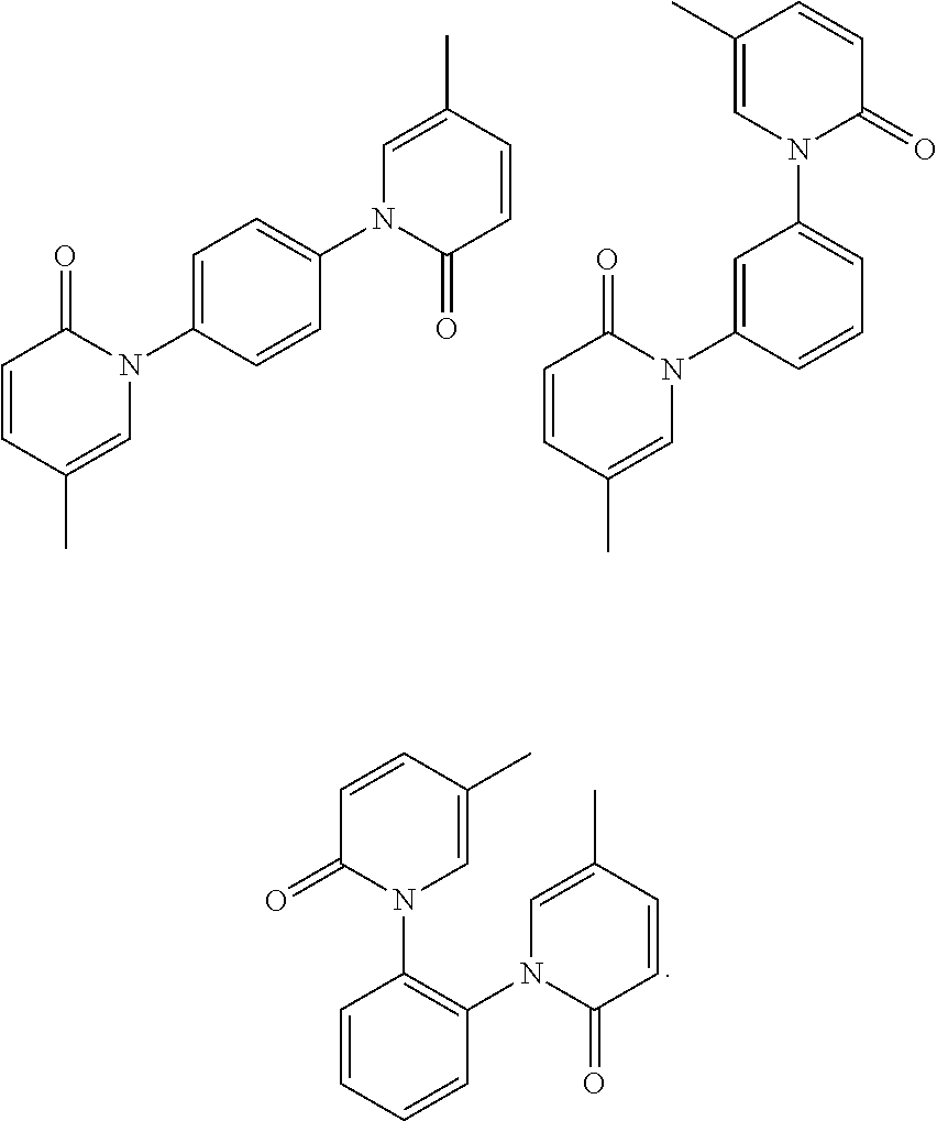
N1(C2=CC=C(N3C(=O)C=CC(C)=C3)C=C2)C(=O)C=CC(C)=C1.N1(C2=CC(N3C=C(C)C=CC3=O)=CC=C2)C(=O)C=CC(C)=C1.C1=CC(N2C(=O)C=CC(C)=C2)=C(N2C(=O)C=CC(C)=C2)C=C1
